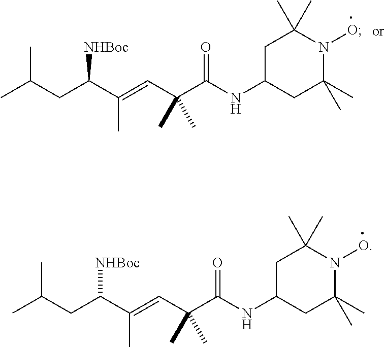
CC(CC(C(C)=CC(C(NC1CC(C)(C)N(O)C(C)(C)C1)=O)(C)C)[NHBoc])C.CC(CC(C(C)=CC(C(NC1CC(C)(C)N(O)C(C)(C)C1)=O)(C)C)[NHBoc])C
